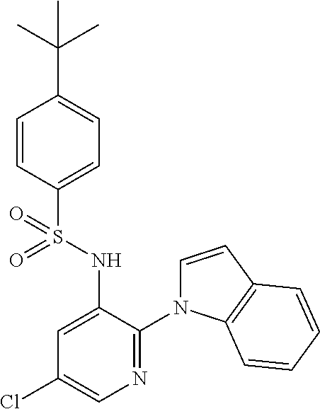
C1=CC(S(NC2=CC(Cl)=CN=C2N2C=CC3=C2C=CC=C3)(=O)=O)=CC=C1C(C)(C)C
